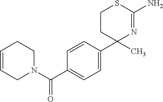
C1CC(C2=CC=C(C(N3CCC=CC3)=O)C=C2)(C)N=C(N)S1
